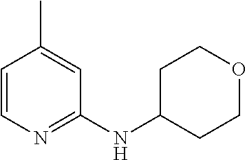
C1=CN=C(NC2CCOCC2)C=C1C
